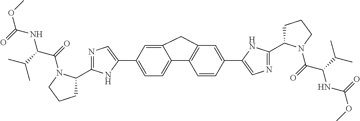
C1=C(C2=CN=C(C3CCCN3C(=O)C(C(C)C)NC(OC)=O)N2)C=C2C(=C1)C1=C(C=C(C3=CN=C(C4CCCN4C(=O)C(C(C)C)NC(=O)OC)N3)C=C1)C2
